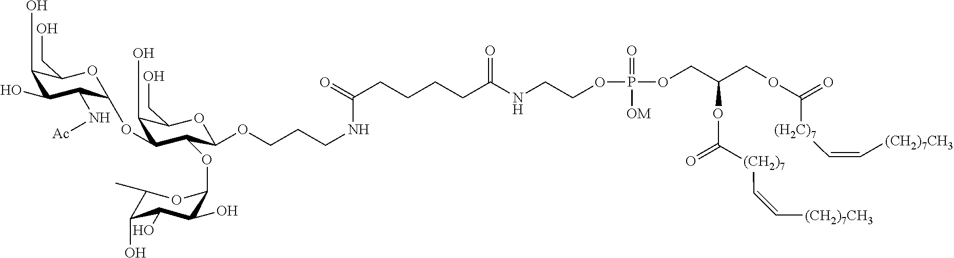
C1(O)C(O)C(N[Ac])C(OC2C(O)C(CO)OC(OCCCNC(CCCCC(NCCOP(=O)([OM])OCC(COC(=O)[(H2C)7]C=C[(CH2)7CH3])OC(=O)[(CH2)7]C=C[(CH2)7CH3])=O)=O)C2OC2C(O)C(O)C(O)C(C)O2)OC1CO
